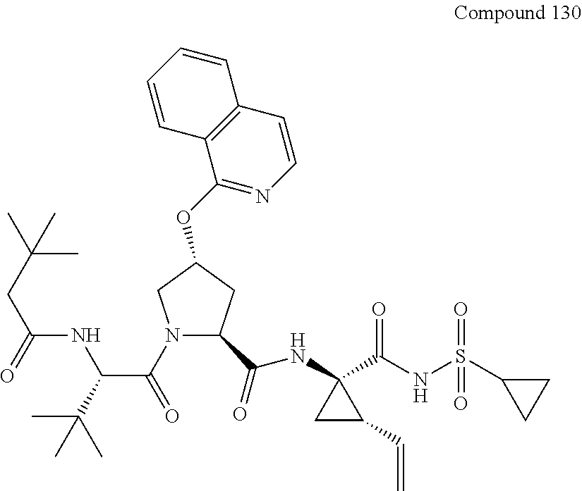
N1(C(=O)C(C(C)(C)C)NC(CC(C)(C)C)=O)C(C(=O)NC2(C(NS(C3CC3)(=O)=O)=O)CC2C=C)CC(OC2=NC=CC3=C2C=CC=C3)C1
